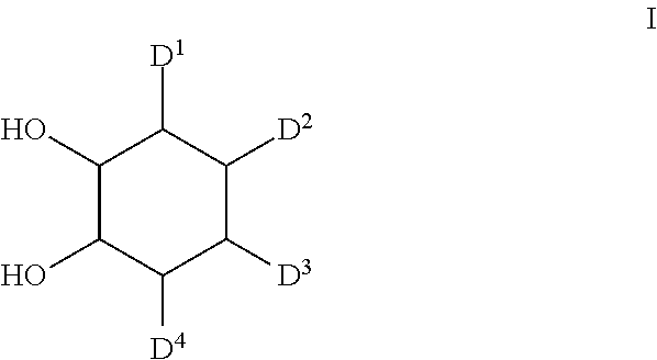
C1(O)C(O)C([D4])C([D3])C([D2])C1[D1]
